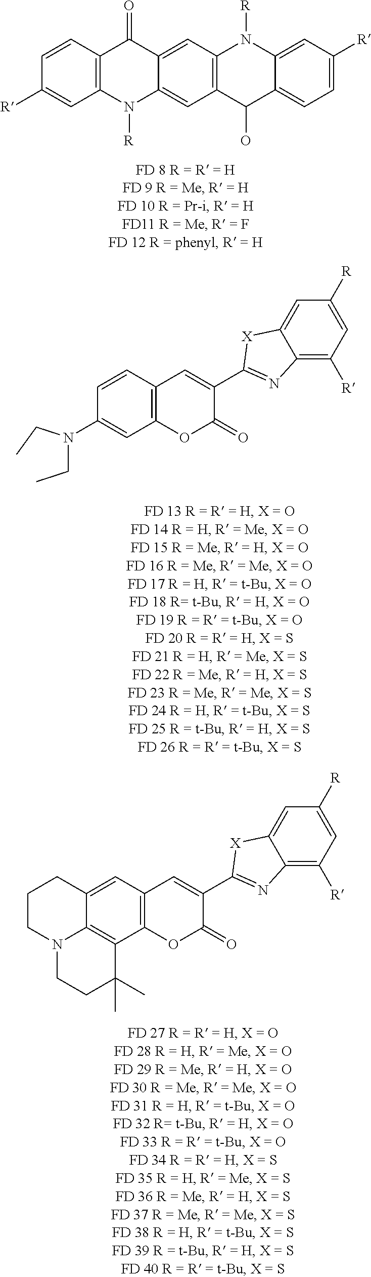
C1=CC2=C(C=C1[R])N([R])C1=CC3=C(C=C1C2=O)N([R])C1=CC([R])=CC=C1C3O.C12=C(C=CC(N(CC)CC)=C1)C=C(C1=NC3=C([R])C=C([R])C=C3[X]1)C(=O)O2.C12=C(C=C3C4=C1C(C)(C)CCN4CCC3)C=C(C1=NC3=C([R])C=C([R])C=C3[X]1)C(=O)O2
